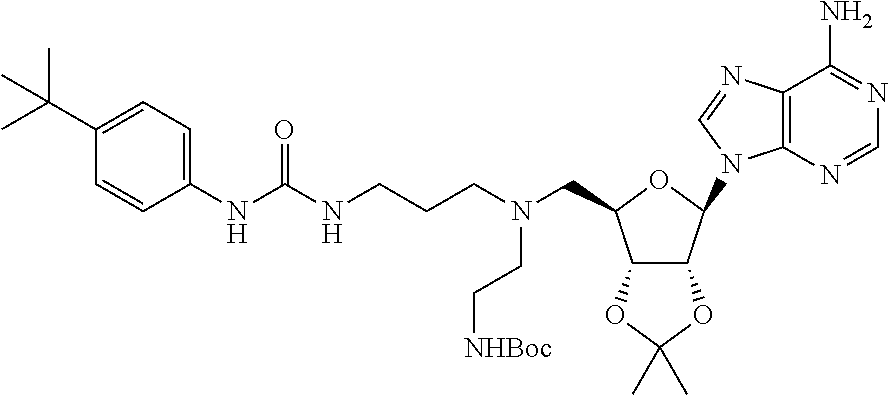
C1(C(C)(C)C)=CC=C(NC(NCCCN(CC2C3C(OC(C)(C)O3)C(N3C4=C(C(N)=NC=N4)N=C3)O2)CC[NHBoc])=O)C=C1
